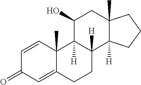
C1=CC2(C)C(=CC1=O)CCC1([H])C2([H])C(O)CC2(C)C1([H])CCC2
